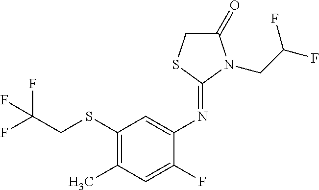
N(C1=CC(SCC(F)(F)F)=C(C)C=C1F)=C1N(CC(F)F)C(=O)CS1
